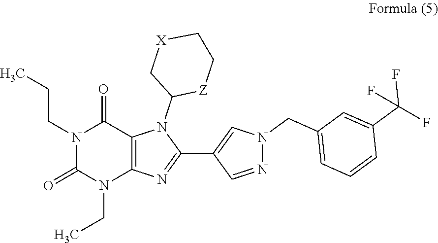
N1(CCC)C(=O)N(CC)C2=C(C1=O)N(C1[Z]CC[X]C1)C(C1=CN(CC3=CC=CC(C(F)(F)F)=C3)N=C1)=N2
